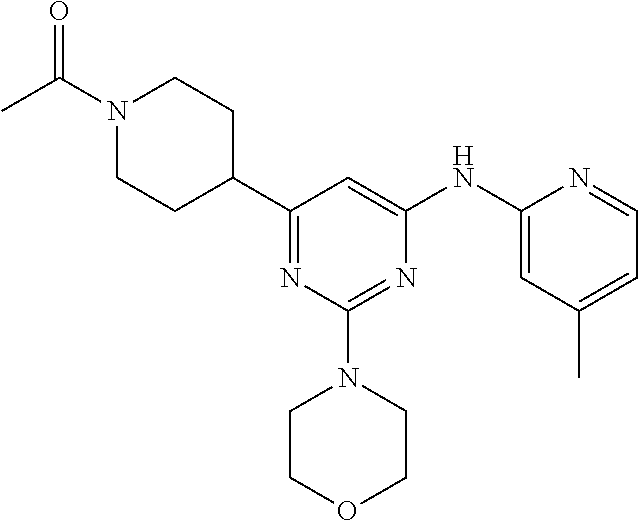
C1(C2CCN(C(C)=O)CC2)=NC(N2CCOCC2)=NC(NC2=CC(C)=CC=N2)=C1
